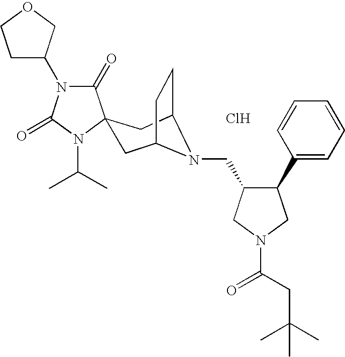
Cl.C1(=O)N(C2CCOC2)C(=O)N(C(C)C)C12CC1CCC(C2)N1CC1C(C2=CC=CC=C2)CN(C(CC(C)(C)C)=O)C1
